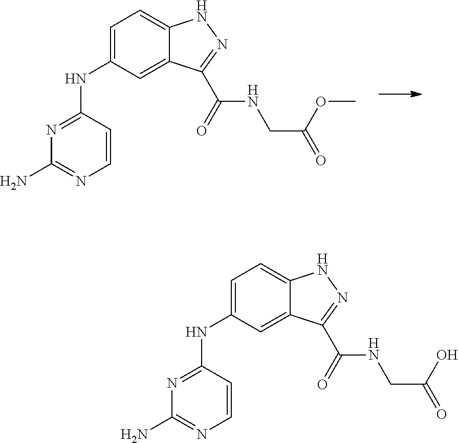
C1=C(NC2=NC(N)=NC=C2)C=C2C(=C1)NN=C2C(=O)NCC(=O)OC.C1=C(NC2=NC(N)=NC=C2)C=C2C(=C1)NN=C2C(=O)NCC(=O)O
